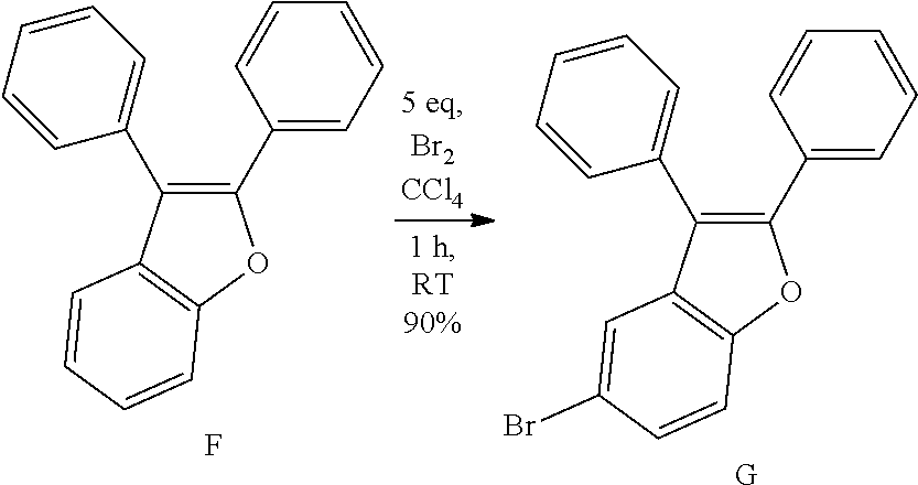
C1(C2=CC=CC=C2)=C(C2=CC=CC=C2)OC2=C1C=CC=C2.F.C1(C2=CC=CC=C2)=C(C2=CC=CC=C2)OC2=C1C=C(Br)C=C2.[G]
